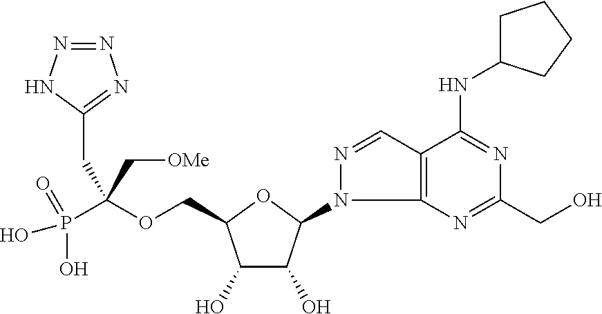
C(OCC1C(O)C(O)C(N2C3=C(C=N2)C(NC2CCCC2)=NC(CO)=N3)O1)(P(O)(=O)O)(C[OMe])CC1=NN=NN1
